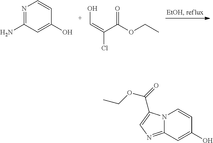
N1=C(N)C=C(O)C=C1.C(=O)(OCC)C(=CO)Cl.N12C(=NC=C1C(=O)OCC)C=C(O)C=C2
